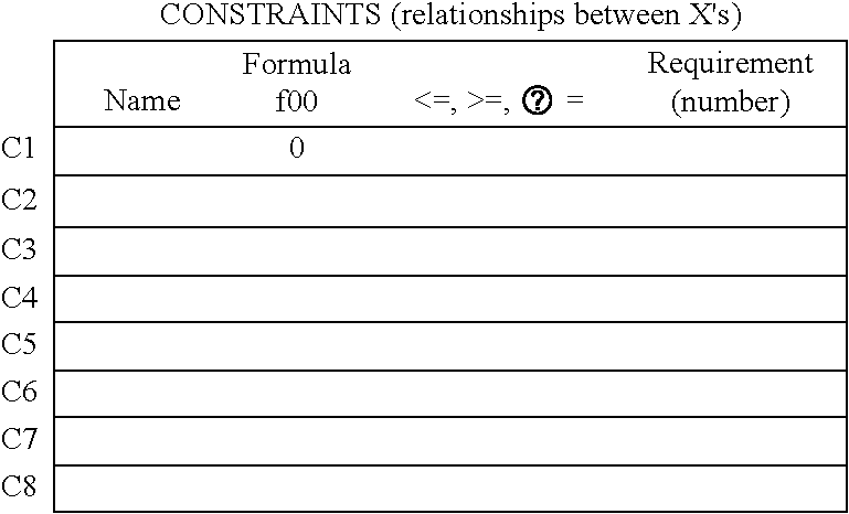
C12C(CC1)C1C2C2C1C1C2C2C1C1C2C2C1C1C2CC1.[C1].[C2].[C3].[C4].[C5].[C6].[C7].[C8]
